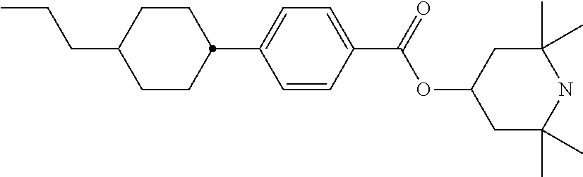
C1CC(CCC)CCC1C1=CC=C(C(=O)OC2CC(C)(C)NC(C)(C)C2)C=C1
